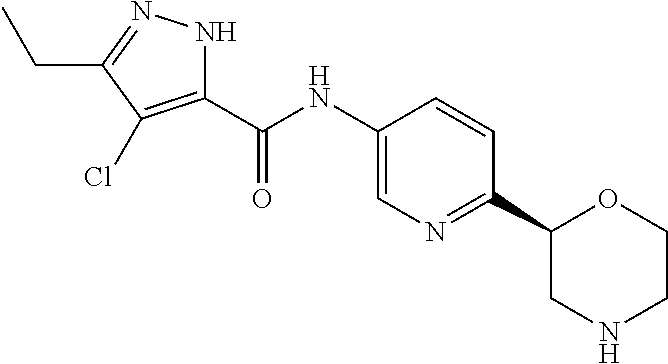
C(NC1=CN=C(C2CNCCO2)C=C1)(C1=C(Cl)C(CC)=NN1)=O
